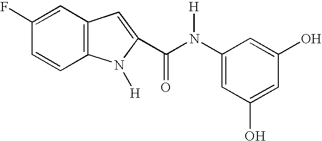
C1(F)=CC2=C(C=C1)N([H])C(C(N(C1=CC(O)=CC(O)=C1)[H])=O)=C2
